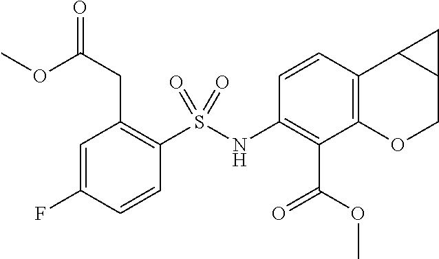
O(C(CC1=C(S(NC2=C(C(=O)OC)C3=C(C=C2)C2C(CO3)C2)(=O)=O)C=CC(F)=C1)=O)C
